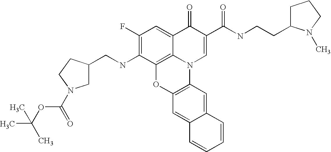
C1(F)=C(NCC2CN(C(=O)OC(C)(C)C)CC2)C2=C3C(=C1)C(=O)C(C(=O)NCCC1CCCN1C)=CN3C1=C(O2)C=C2C(=C1)C=CC=C2
